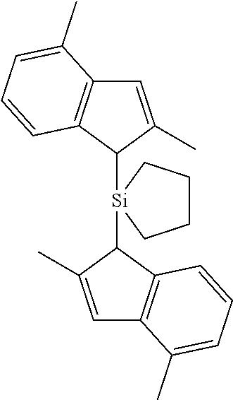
C1=C(C)C([Si]2(C3C(C)=CC4=C3C=CC=C4C)CCCC2)C2=C1C(C)=CC=C2
